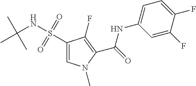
C1=C(F)C(F)=CC=C1NC(=O)C1=C(F)C(S(NC(C)(C)C)(=O)=O)=CN1C
